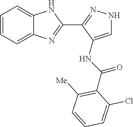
C1=CC=C2C(=C1)NC(C1=NNC=C1NC(=O)C1=C([Me])C=CC=C1Cl)=N2
